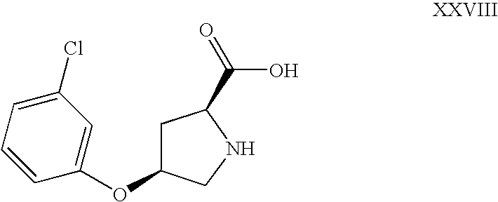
C1=C(OC2CC(C(=O)O)NC2)C=CC=C1Cl
